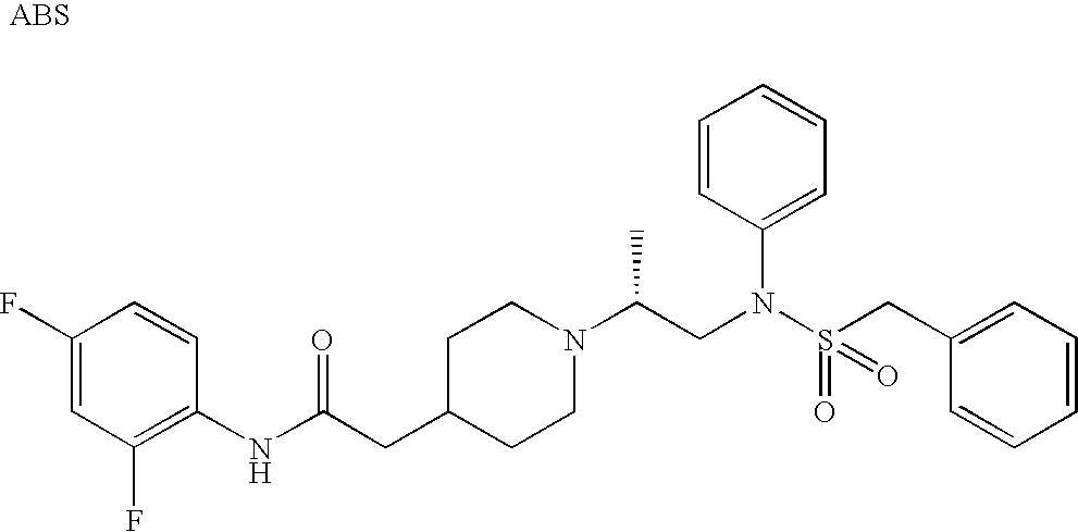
C1(F)=CC(F)=C(NC(CC2CCN(C(C)CN(C3=CC=CC=C3)S(=O)(=O)CC3=CC=CC=C3)CC2)=O)C=C1
